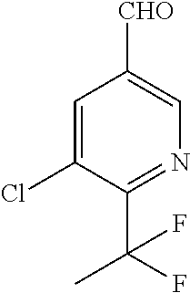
C1=C(Cl)C(C(F)(C)F)=NC=C1[CHO]
